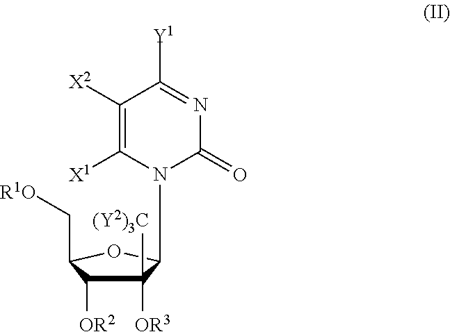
N1(C2C([OR3])([(Y2)3C])C([OR2])C(C[R1O])O2)C(=O)N=C([Y1])C([X2])=C1[X1]
